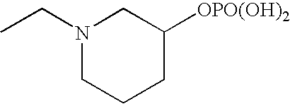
CCN1CCCC([OPO(OH)2])C1
